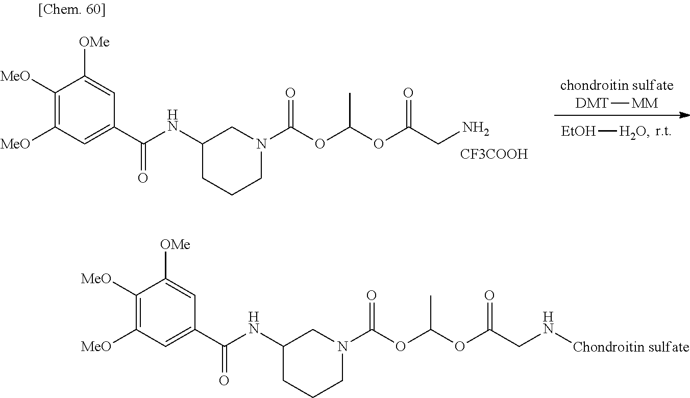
C1N(C(OC(OC(CN)=O)C)=O)CC(NC(C2=CC([MeO])=C([MeO])C([OMe])=C2)=O)CC1.[CF3COOH].[EtOH][H2O].[DMT][MM].C1N(C(OC(OC(CN[Chondroitin sulfate])=O)C)=O)CC(NC(C2=CC([MeO])=C([MeO])C([OMe])=C2)=O)CC1
